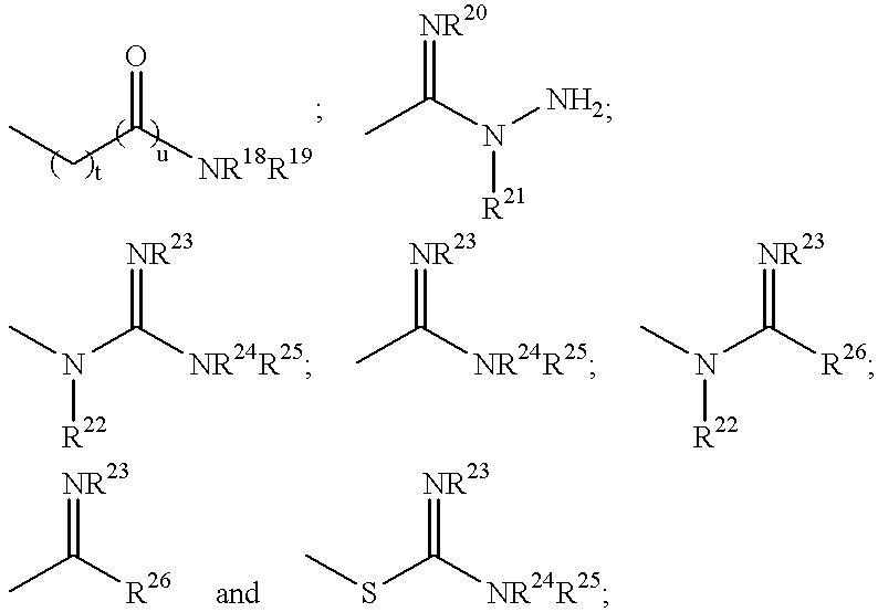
CCC([NR18R19])=O.CC(N(N)[R21])=[NR20].CN(C([NR24R25])=[NR23])[R22].CC([NR24R25])=[NR23].CN(C([R26])=[NR23])[R22].CC([R26])=[NR23].CSC([NR24R25])=[NR23]
